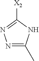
N1=C(C)NC([X2])=N1
